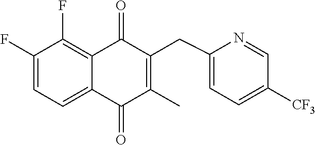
C1(F)=CC=C2C(=C1F)C(=O)C(CC1=CC=C([CF3])C=N1)=C(C)C2=O
